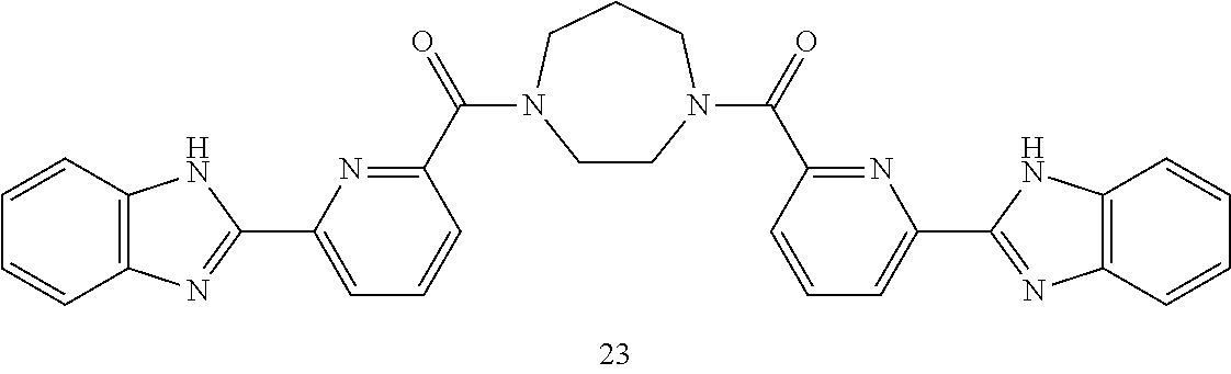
C1=CC2=C(C=C1)N=C(C1=CC=CC(C(=O)N3CCN(C(=O)C4=NC(C5=NC6=C(N5)C=CC=C6)=CC=C4)CCC3)=N1)N2
